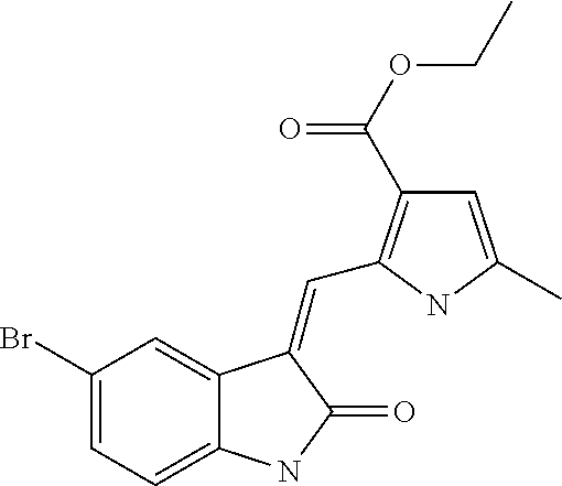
C1(Br)=CC=C2C(=C1)C(=CC1=C(C(OCC)=O)C=C(C)N1)C(=O)N2
